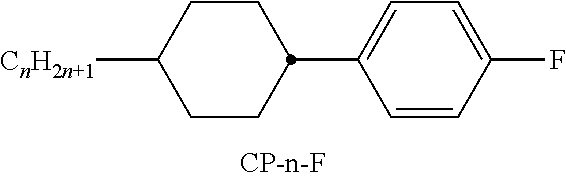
C1CC([CnH2n+1])CCC1C1=CC=C(F)C=C1
